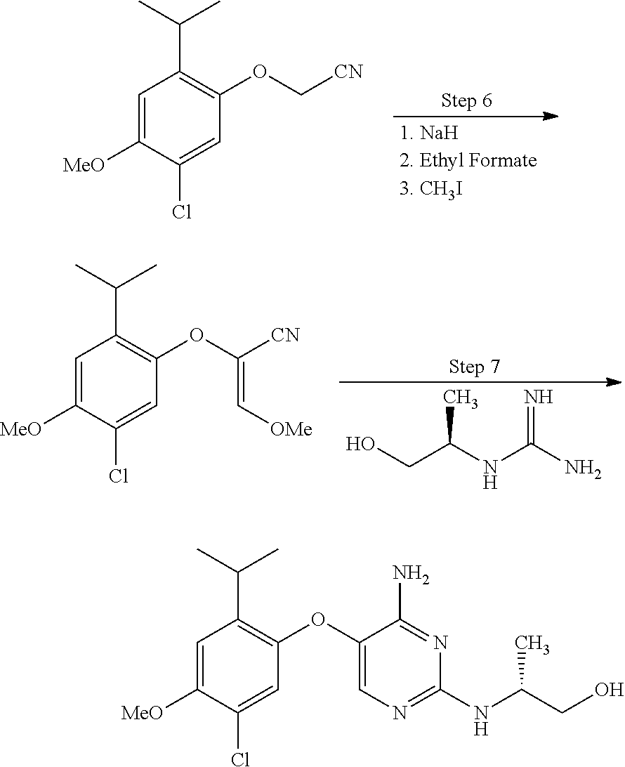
C1=C(Cl)C([MeO])=CC(C(C)C)=C1OC[CN].OCC(NC(N)=N)C.C1=C(Cl)C([MeO])=CC(C(C)C)=C1OC(=C[OMe])[CN].C1=C(Cl)C([MeO])=CC(C(C)C)=C1OC1=CN=C(NC(CO)C)N=C1N
